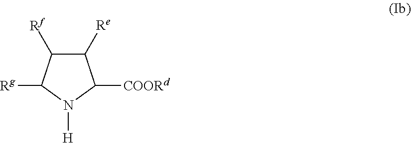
C1([Re])C([Rf])C([Rg])N([H])C1[COORd]
